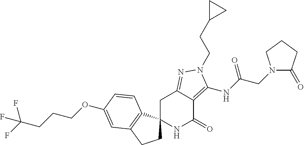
C1C2(C3=C(C1)C=C(OCCCC(F)(F)F)C=C3)NC(=O)C1=C(NC(CN3C(=O)CCC3)=O)N(CCC3CC3)N=C1C2
